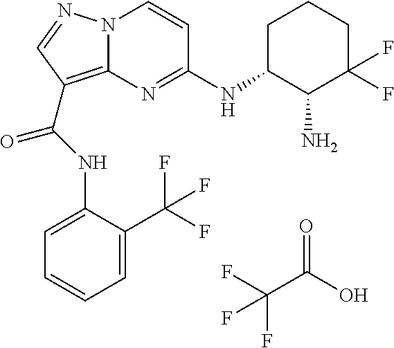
FC(C(O)=O)(F)F.N(C(=O)C1=C2N(N=C1)C=CC(NC1C(N)C(F)(F)CCC1)=N2)C1=CC=CC=C1C(F)(F)F
